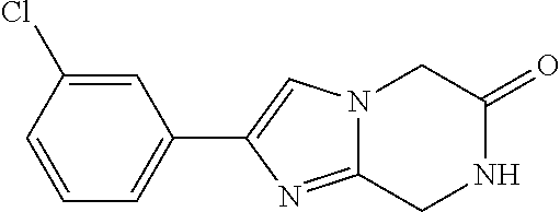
C1(Cl)=CC(C2=CN3C(=N2)CNC(=O)C3)=CC=C1
